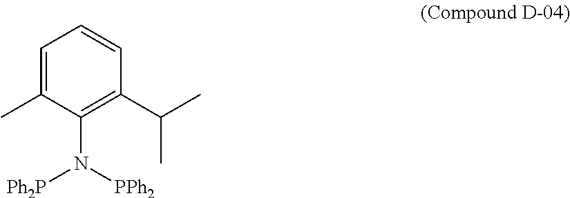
C1=C(C)C(N([Ph2P])[PPh2])=C(C(C)C)C=C1
